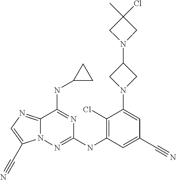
C12=NC=C(C#N)N1N=C(NC1=C(Cl)C(N3CC(N4CC(C)(Cl)C4)C3)=CC(C#N)=C1)N=C2NC1CC1
